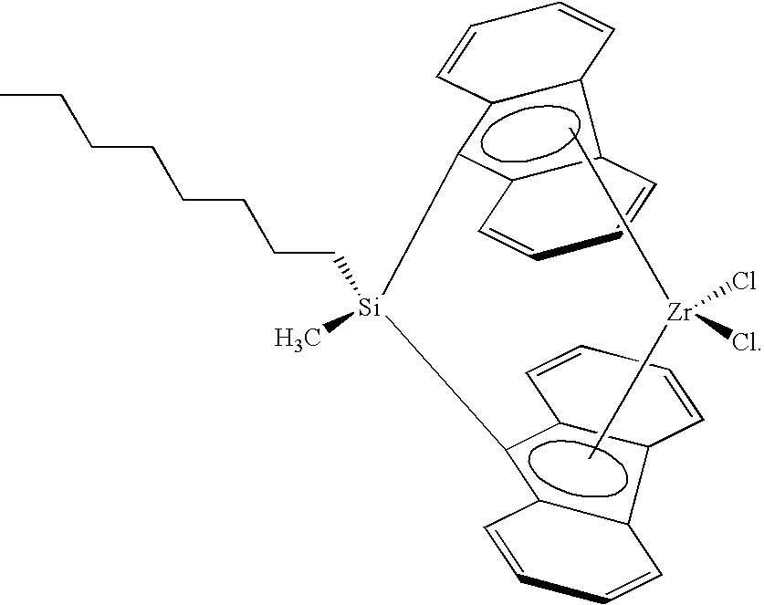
C1=CC=Cc2c1c([Si](c1c3c(c4-c1C=CC=C4)C=CC=C3)(C)CCCCCCCC)c1C=CC=Cc2-1.C[Zr](C)(Cl)Cl
